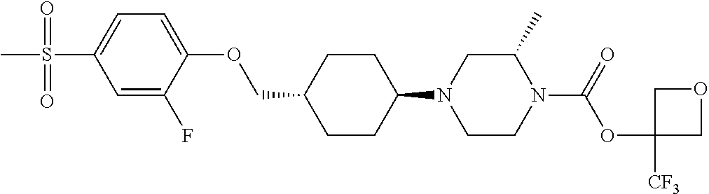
C1CC(N2CCN(C(OC3([CF3])COC3)=O)C(C)C2)CCC1COC1=CC=C(S(=O)(=O)C)C=C1F
